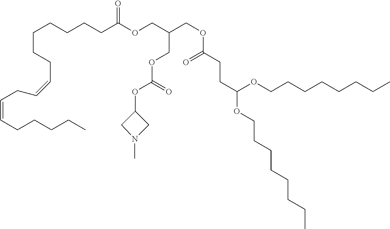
C(CCCCCCCC(=O)OCC(COC(OC1CN(C)C1)=O)COC(CCC(OCCCCCCCC)OCCCCCCCC)=O)=CCC=CCCCCC
